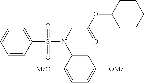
C1=C(S(=O)(=O)N(CC(OC2CCCCC2)=O)C2=CC([OMe])=CC=C2[MeO])C=CC=C1
